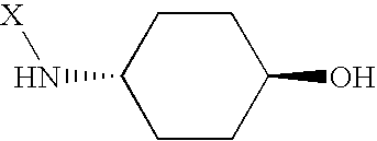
C1CC(O)CCC1N[X]
